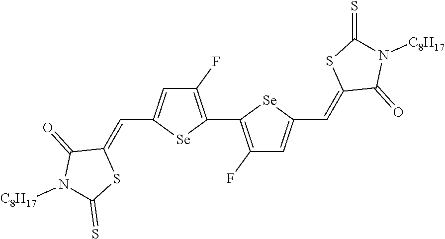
C1(F)=C(C2=C(F)C=C(C=C3C(=O)N([C8H17])C(=S)S3)[Se]2)[Se]C(C=C2C(=O)N([C8H17])C(=S)S2)=C1
